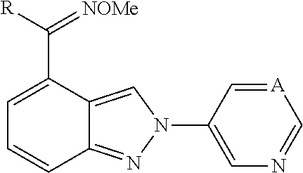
C12=NN(C3=CN=C[A]=C3)C=C1C(C(=[NOMe])[R])=CC=C2
